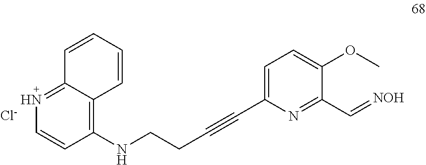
COC1=CC=C(C#CCCNC2=C3C(=NC=C2)C=CC=C3)N=C1C=[NOH].[Cl-]
